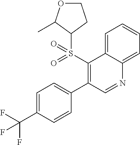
C1(S(=O)(C2CCOC2C)=O)=C(C2=CC=C(C(F)(F)F)C=C2)C=NC2=CC=CC=C12
